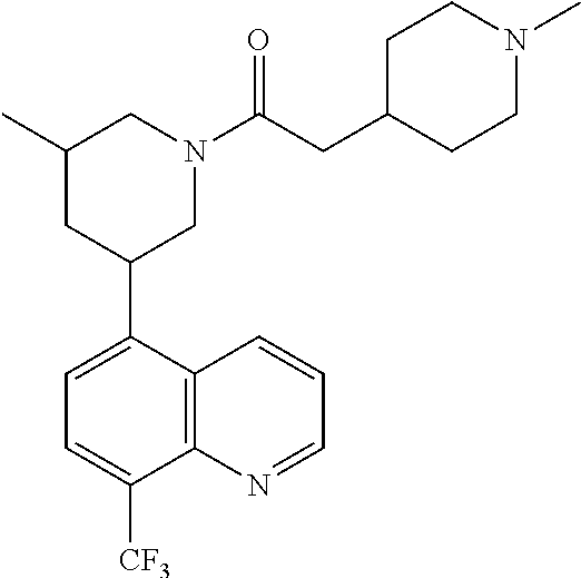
C1([CF3])=CC=C(C2CN(C(CC3CCN(C)CC3)=O)CC(C)C2)C2=C1N=CC=C2
